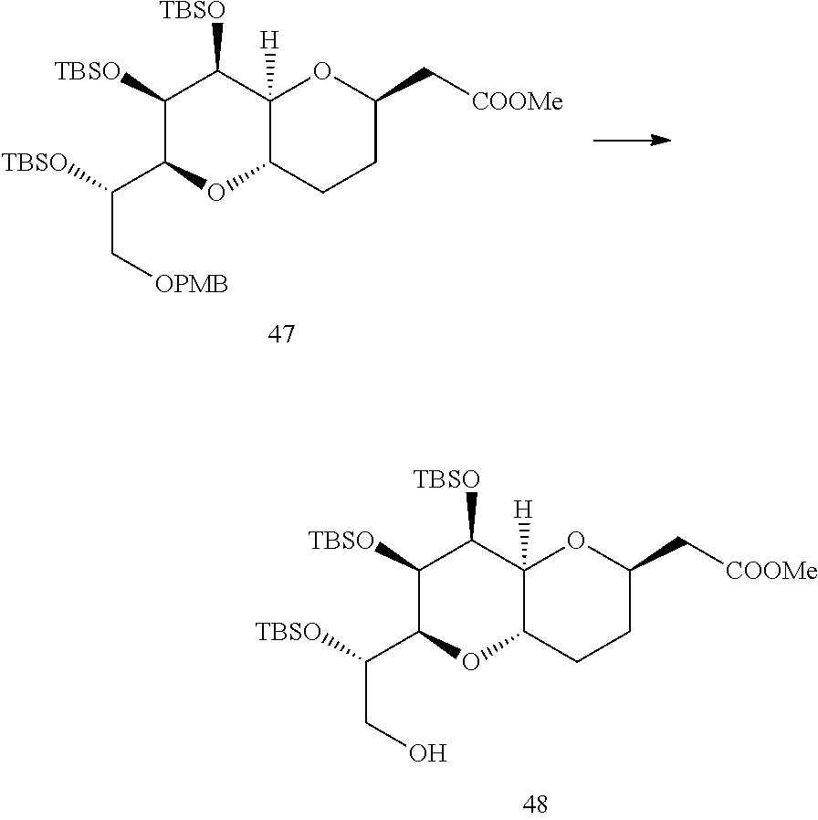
C(CO)(C1C([TBSO])C([TBSO])C2([H])OC(C[COOMe])CCC2O1)[TBSO].C(C[OPMB])(C1C([TBSO])C([TBSO])C2([H])OC(C[COOMe])CCC2O1)[TBSO]
